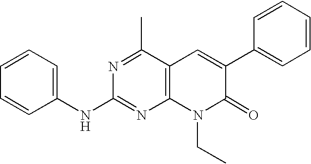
C1(NC2=NC3=C(C(C)=N2)C=C(C2=CC=CC=C2)C(=O)N3CC)=CC=CC=C1
